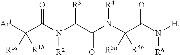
[Ar1]C(C(N(C(C(N(C(C(N([H])[R6])=O)([R5a])[R5b])[R4])=O)[R3])[R2])=O)([R1a])[R1b]
